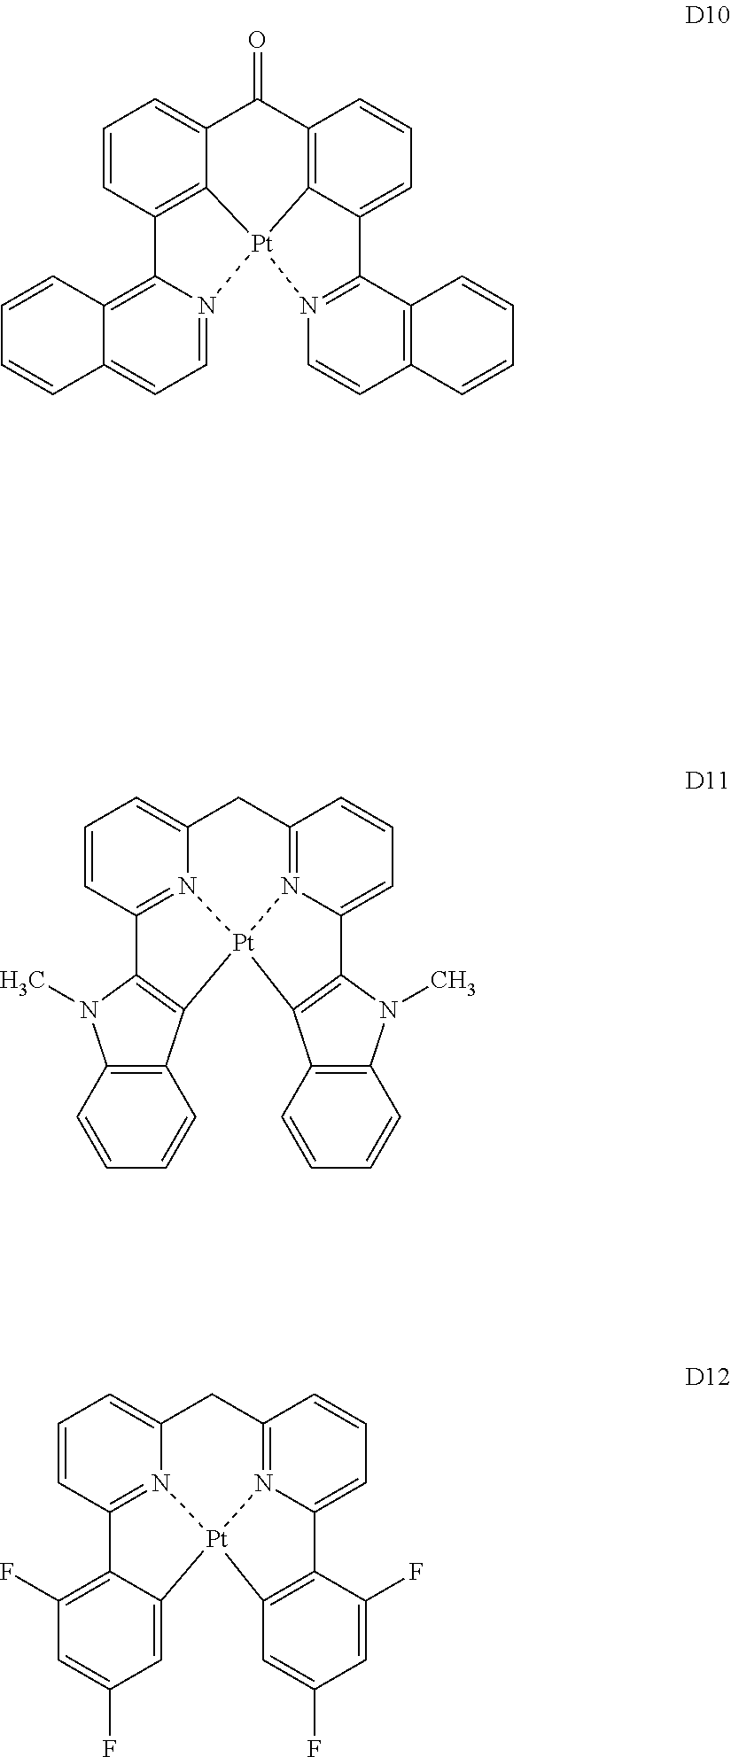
C1=CC2=C3C(=C1)C(=O)C1=C4C(=CC=C1)C1=N(C=CC5=C1C=CC=C5)[Pt]34N1=CC=C3C(=C21)C=CC=C3.C1=CC2=N3C(=C1)CC1=N4C(=CC=C1)C1=C([Pt]34C3=C2N(C)C2=C3C=CC=C2)C2=C(N1C)C=CC=C2.C1=CC2=N3C(=C1)CC1=N4C(=CC=C1)C1=C(C=C(F)C=C1F)[Pt]34C1=CC(F)=CC(F)=C21
